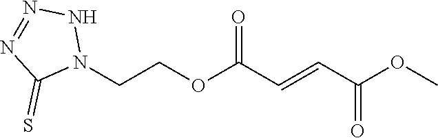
O(C(C=CC(OCCN1NN=NC1=S)=O)=O)C
